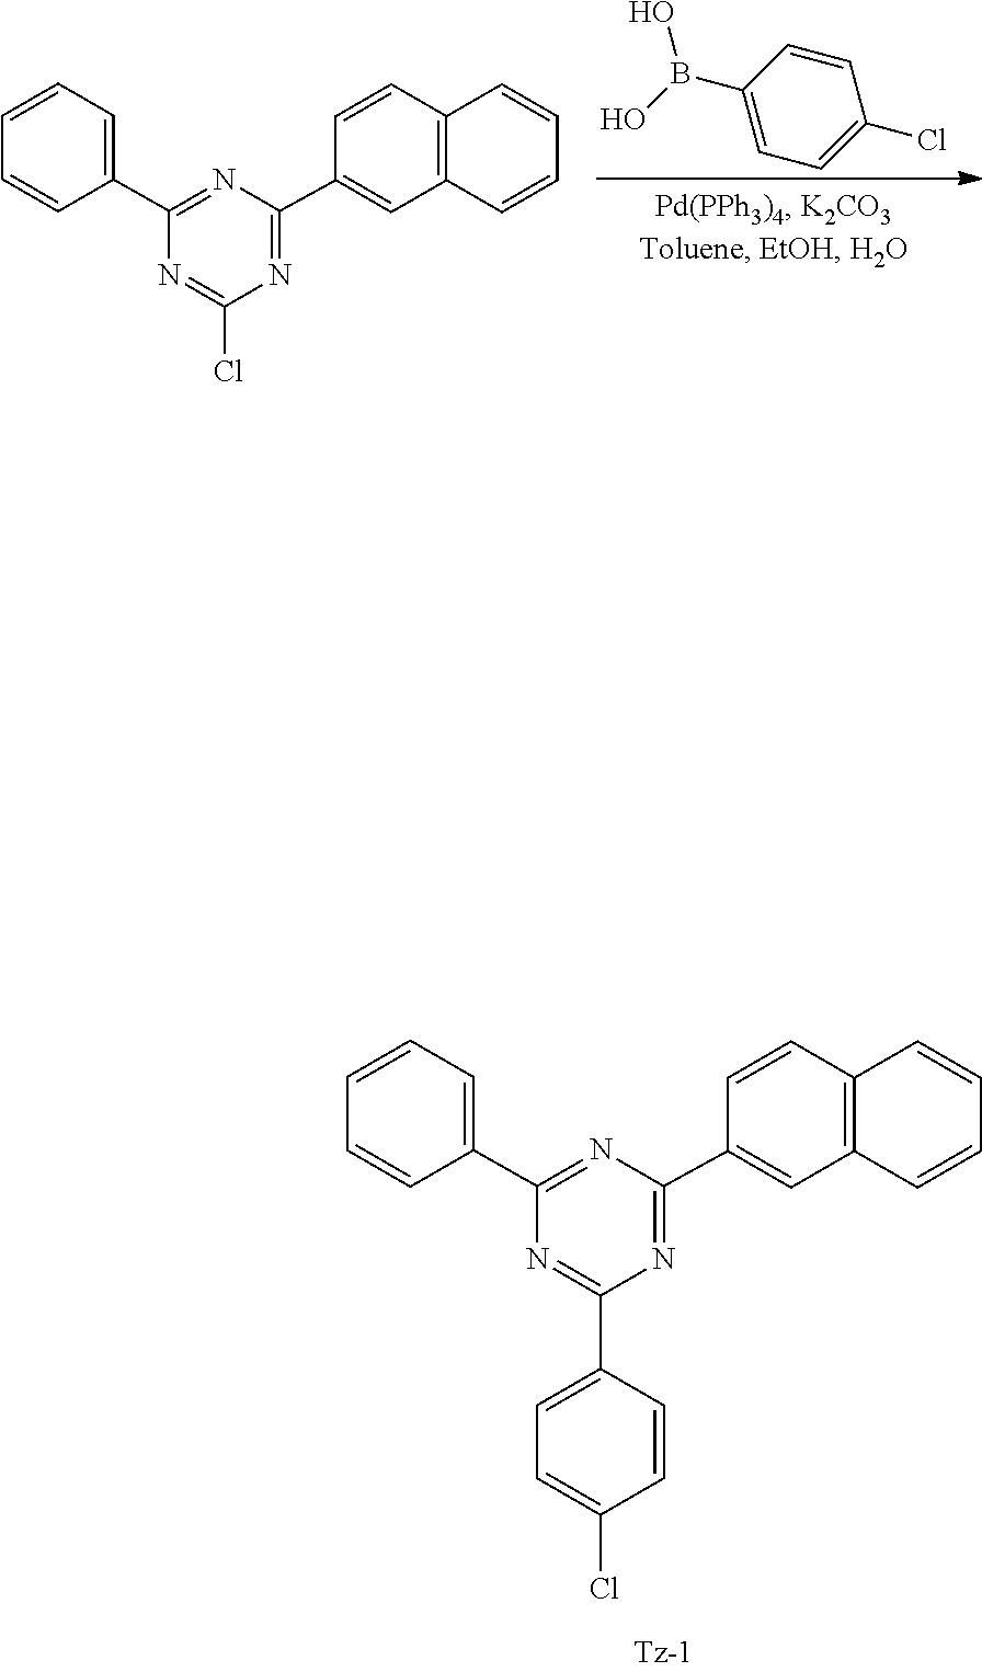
C1=CC(C2=NC(C3=CC4=C(C=C3)C=CC=C4)=NC(Cl)=N2)=CC=C1.C1=CC(B(O)O)=CC=C1Cl.C1=CC(C2=NC(C3=CC4=C(C=C3)C=CC=C4)=NC(C3=CC=C(Cl)C=C3)=N2)=CC=C1
